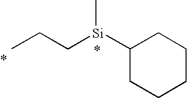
C(C[Si](C1CCCCC1)C)C
